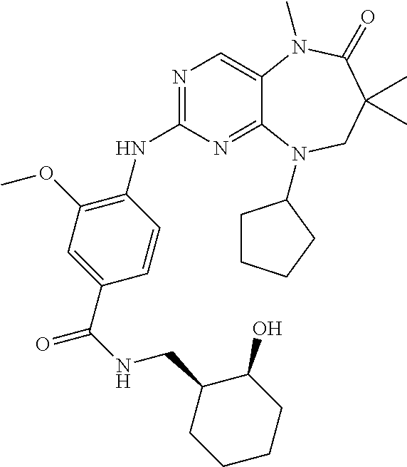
N1=C(NC2=C(OC)C=C(C(=O)NCC3CCCCC3O)C=C2)N=C2C(=C1)N(C)C(=O)C(C)(C)CN2C1CCCC1
